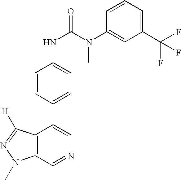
C12=C(C=NC=C1C1=CC=C(NC(N(C3=CC(C(F)(F)F)=CC=C3)C)=O)C=C1)N(C)N=C2[H]
